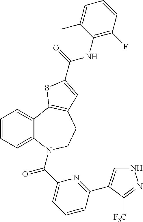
C1=CC=C2C(=C1)C1=C(CCN2C(C2=CC=CC(C3=CNN=C3[F3C])=N2)=O)C=C(C(=O)NC2=C(F)C=CC=C2C)S1
